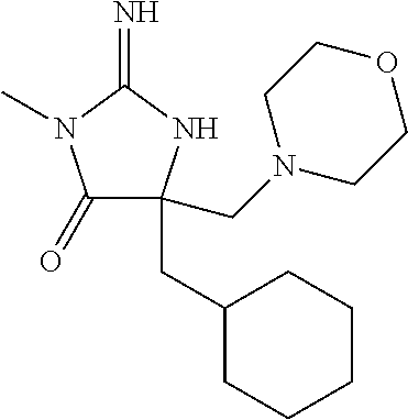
C1(=O)C(CC2CCCCC2)(CN2CCOCC2)NC(=N)N1C
